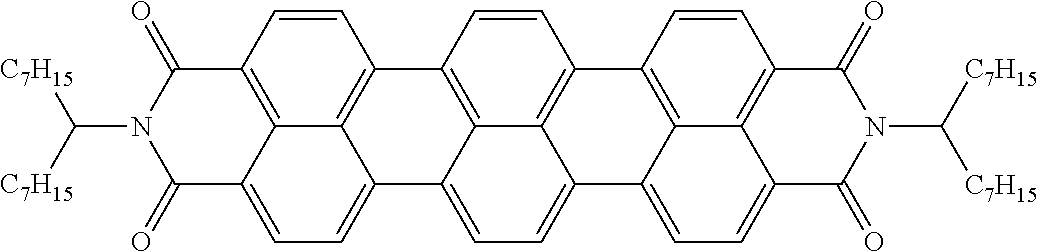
C12=CC=C3C4=C(C=CC(=C14)C1=C4C2=CC=C2C4=C(C=C1)C1=C4C2=CC=C2C4=C(C=C1)C(=O)N(C([C7H15])[C7H15])C2=O)C(=O)N(C([C7H15])[C7H15])C3=O
